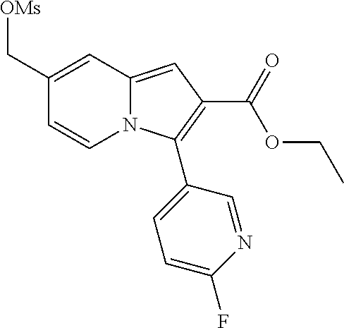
C(C1=CC2=CC(C(=O)OCC)=C(C3=CC=C(F)N=C3)N2C=C1)[OMs]
